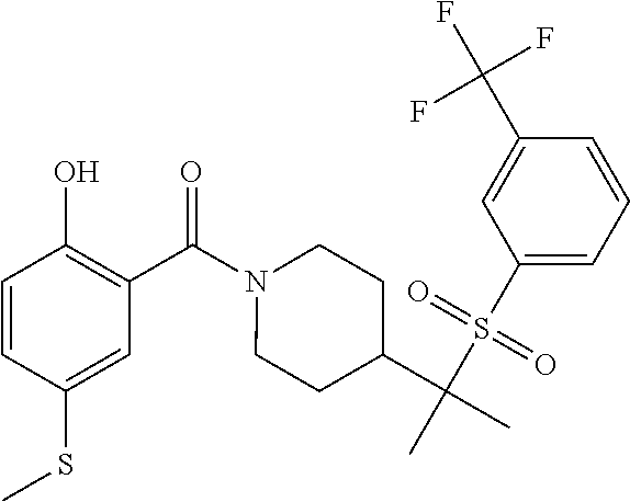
C1=CC(SC)=CC(C(N2CCC(C(C)(S(C3=CC=CC(C(F)(F)F)=C3)(=O)=O)C)CC2)=O)=C1O
